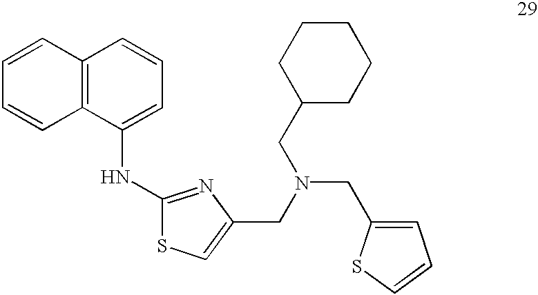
C12=C(C(NC3=NC(CN(CC4CCCCC4)CC4=CC=CS4)=CS3)=CC=C1)C=CC=C2
